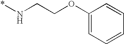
C1(OCCN*)=CC=CC=C1
